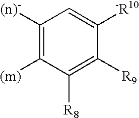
C1([(n)-])=C([(m)])C([R8])=C([R9])C([-R10])=C1
